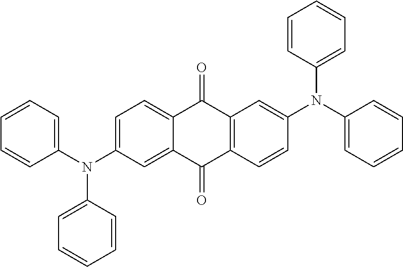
C1=CC(N(C2=CC=CC=C2)C2=CC=C3C(=C2)C(=O)C2=C(C3=O)C=C(N(C3=CC=CC=C3)C3=CC=CC=C3)C=C2)=CC=C1
